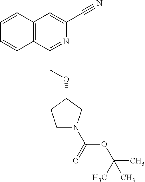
C12=C(C(COC3CCN(C(=O)OC(C)(C)C)C3)=NC(C#N)=C1)C=CC=C2
